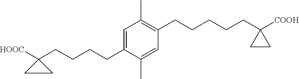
C1(CCCCC2([HOOC])CC2)=CC(C)=C(CCCCCC2([COOH])CC2)C=C1C
